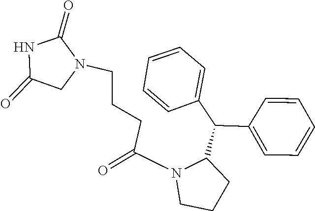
C1=CC=CC=C1C(C1=CC=CC=C1)C1N(C(=O)CCCN2CC(=O)NC2=O)CCC1
